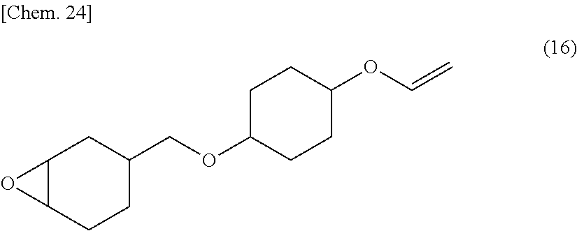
C12C(CCC(COC3CCC(OC=C)CC3)C1)O2
